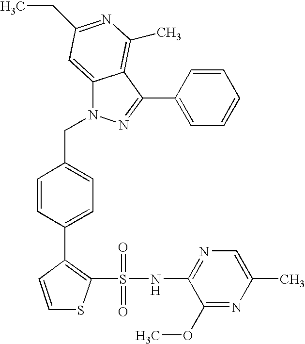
C12=CC(CC)=NC(C)=C1C(C1=CC=CC=C1)=NN2CC1=CC=C(C2=C(S(=O)(=O)NC3=NC=C(C)N=C3OC)SC=C2)C=C1
